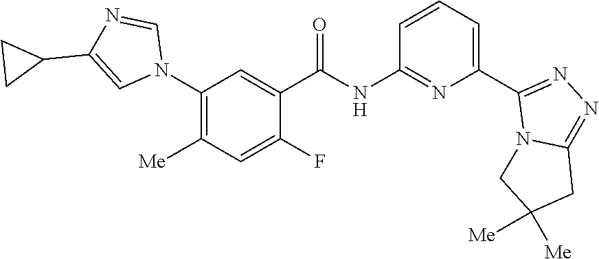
C1(N2C=NC(C3CC3)=C2)=C([Me])C=C(F)C(C(NC2=NC(C3=NN=C4N3CC([Me])([Me])C4)=CC=C2)=O)=C1
